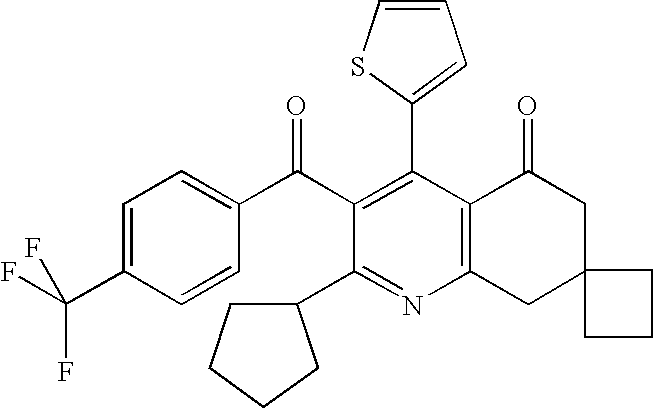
C1(C2=C(C(C3=CC=C(C(F)(F)F)C=C3)=O)C(C3CCCC3)=NC3=C2C(=O)CC2(C3)CCC2)=CC=CS1
